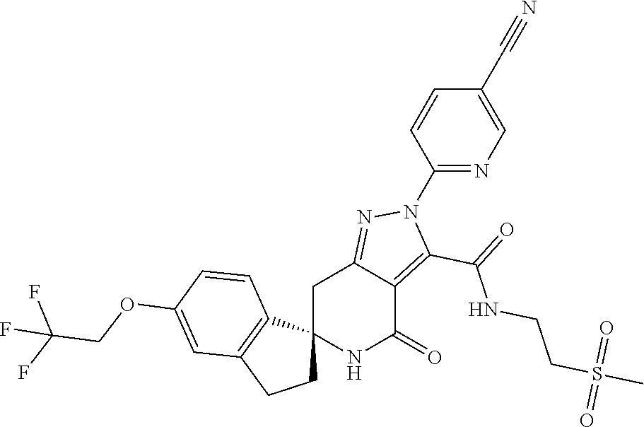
C12(NC(=O)C3=C(C(=O)NCCS(C)(=O)=O)N(C4=NC=C(C#N)C=C4)N=C3C1)CCC1=C2C=CC(OCC(F)(F)F)=C1
